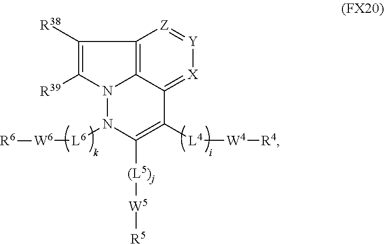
C1([R39])=C([R38])C2=C3N1N([L6][W6][R6])C([(L5)j][W5][R5])=C([L4][W4][R4])C3=[X][Y]=[Z]2
